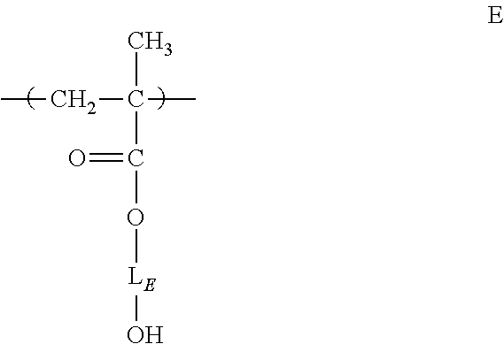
CCC(C)(C)C(O[LE]O)=O
